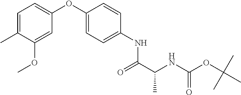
C1=C(C)C(OC)=CC(OC2=CC=C(NC(C(NC(OC(C)(C)C)=O)C)=O)C=C2)=C1
